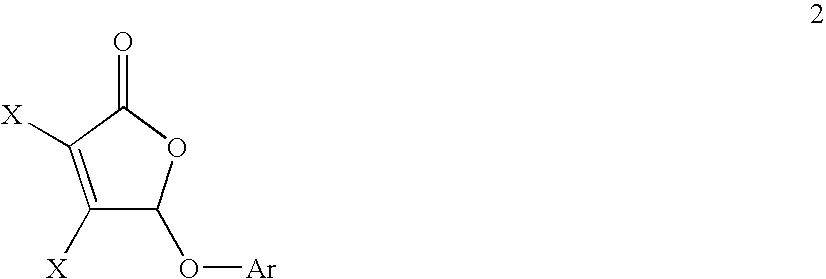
C1([X])=C([X])C(=O)OC1O[Ar]
